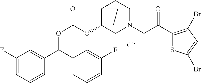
C1(F)=CC=CC(C(C2=CC=CC(F)=C2)OC(OC2C[N+]3(CC(C4=C(Br)C=C(Br)S4)=O)CCC2CC3)=O)=C1.[Cl-]
